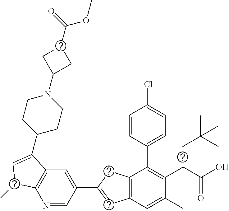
CC(C)(C)C.N1=CC(C2=CC3=C(C2)C(C2=CC=C(Cl)C=C2)=C(CC(O)=O)C(C)=C3)=CC2=C1C(C)C=C2C1CCN(C2CC(C(=O)OC)C2)CC1
